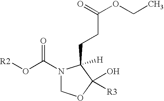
[R2]OC(N1COC(O)([R3])C1(CCC(OCC)=O)[H])=O
